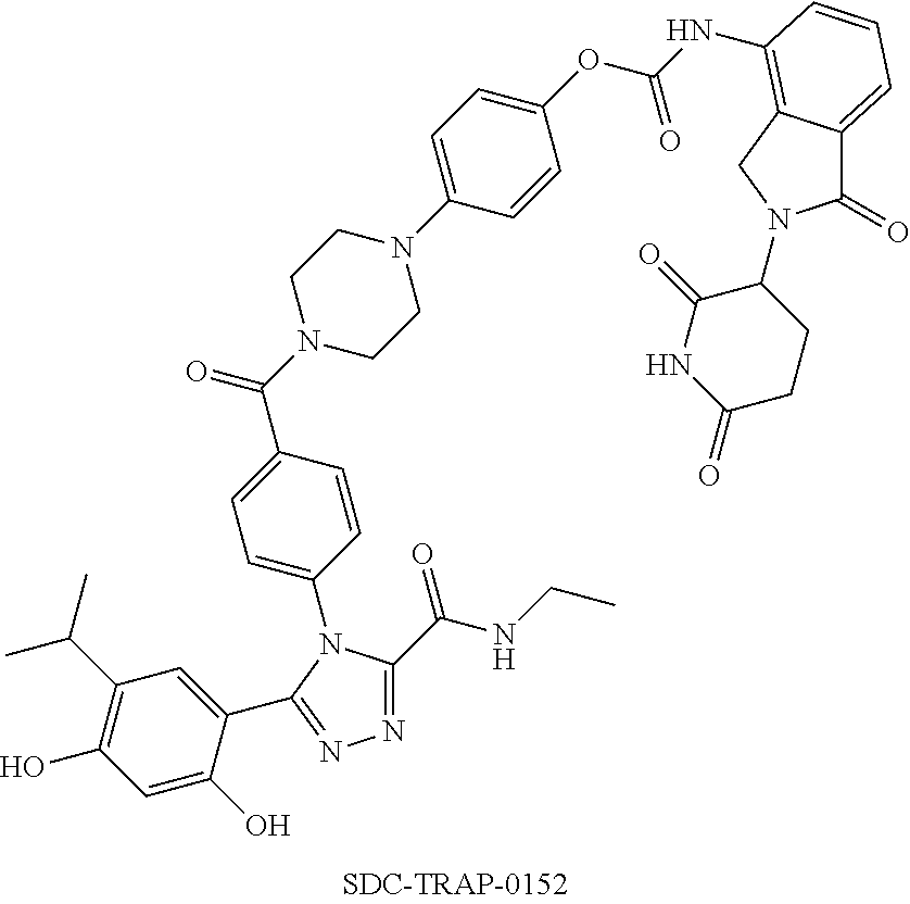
N1=C(C(NCC)=O)N(C2=CC=C(C(N3CCN(C4=CC=C(OC(NC5=C6C(=CC=C5)C(=O)N(C5C(=O)NC(=O)CC5)C6)=O)C=C4)CC3)=O)C=C2)C(C2=CC(C(C)C)=C(O)C=C2O)=N1
